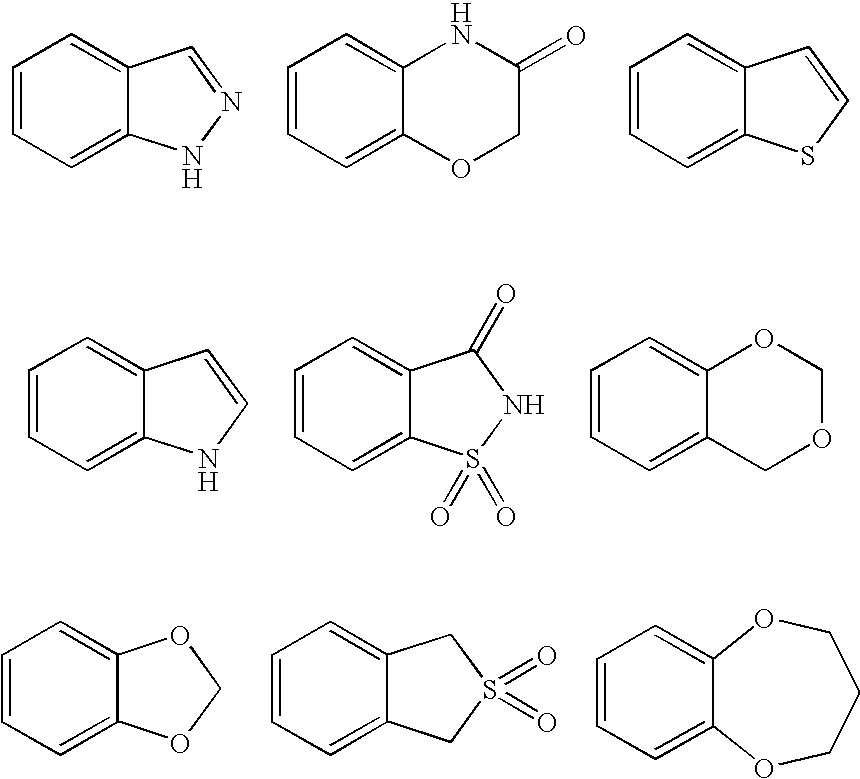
C1=CC=C2C(=C1)C=NN2.C1=CC=C2C(=C1)NC(=O)CO2.C1=CC=C2C(=C1)C=CS2.C1=CC=C2C(=C1)C=CN2.C1=CC=C2C(=C1)C(=O)NS2(=O)=O.C1=CC=C2C(=C1)OCOC2.C1=CC=C2C(=C1)OCO2.C1=CC=C2C(=C1)CS(=O)(=O)C2.C1=CC=C2C(=C1)OCCCO2
